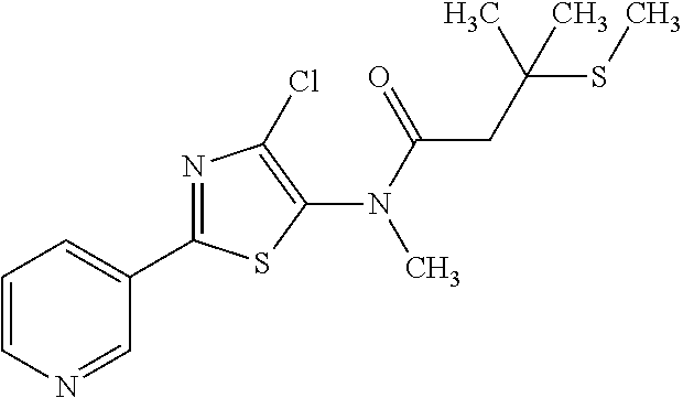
C1(C2=NC(Cl)=C(N(C(=O)CC(SC)(C)C)C)S2)=CC=CN=C1
